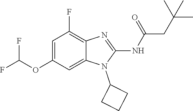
C1=C(OC(F)F)C=C2C(=C1F)N=C(NC(CC(C)(C)C)=O)N2C1CCC1
